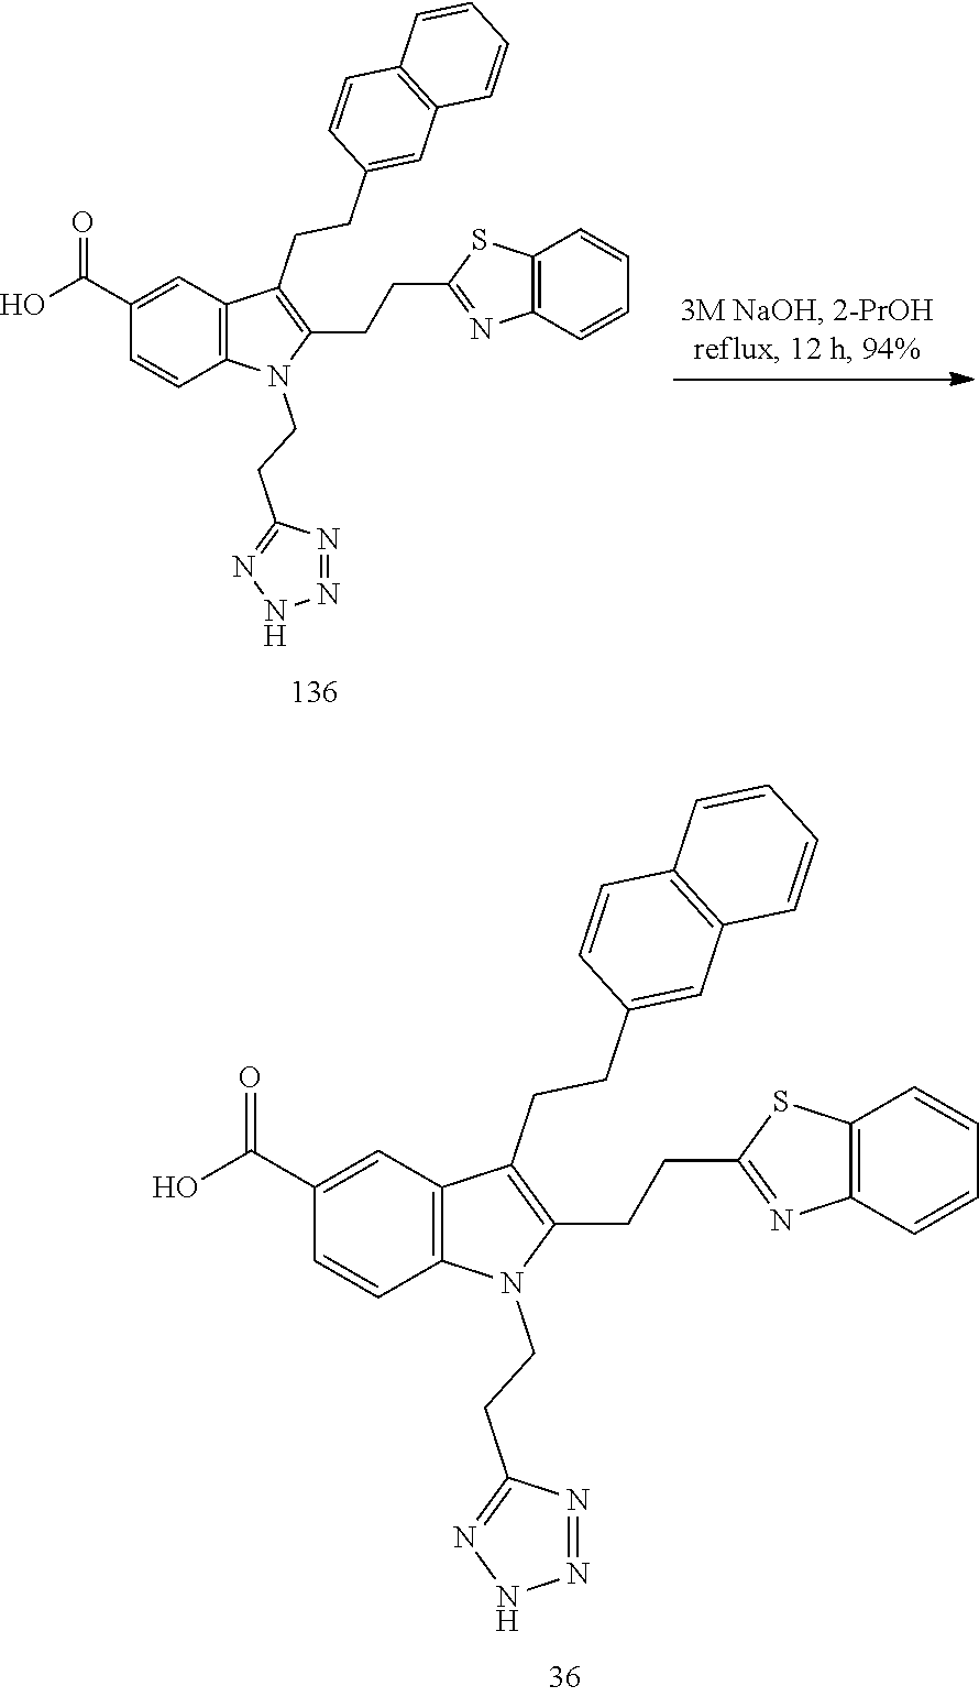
C1(C(O)=O)=CC2=C(C=C1)N(CCC1=NNN=N1)C(CCC1=NC3=C(S1)C=CC=C3)=C2CCC1=CC2=C(C=C1)C=CC=C2.C1(C(O)=O)=CC2=C(C=C1)N(CCC1=NNN=N1)C(CCC1=NC3=C(S1)C=CC=C3)=C2CCC1=CC2=C(C=C1)C=CC=C2
